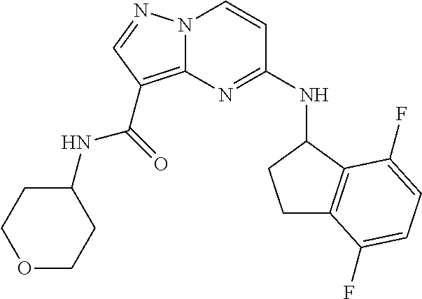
N(C1=NC2=C(C(NC3CCOCC3)=O)C=NN2C=C1)C1CCC2=C1C(F)=CC=C2F
